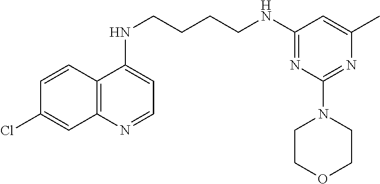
C1=CC2=C(C=C1Cl)N=CC=C2NCCCCNC1=NC(N2CCOCC2)=NC(C)=C1
